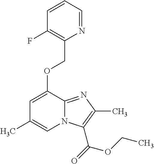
C1=CC=NC(COC2=CC(C)=CN3C2=NC(C)=C3C(=O)OCC)=C1F
